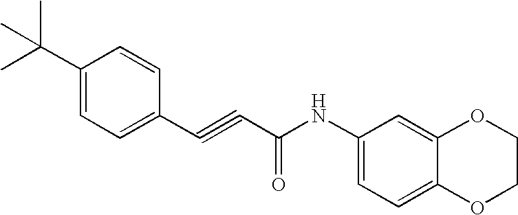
C1=CC(C#CC(NC2=CC=C3C(=C2)OCCO3)=O)=CC=C1C(C)(C)C
